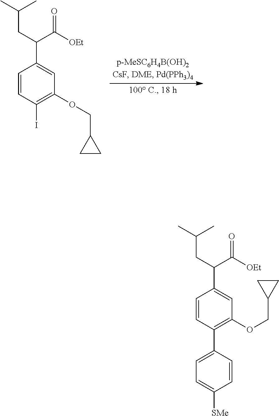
C1=CC(I)=C(OCC2CC2)C=C1C(C(=O)[OEt])CC(C)C.C1=CC(C2=CC=C([SMe])C=C2)=C(OCC2CC2)C=C1C(C(=O)[OEt])CC(C)C
